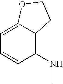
C1=C2C(=C(NC)C=C1)CCO2
